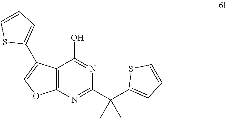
C12=C(N=C(C(C3=CC=CS3)(C)C)N=C1O)OC=C2C1=CC=CS1
